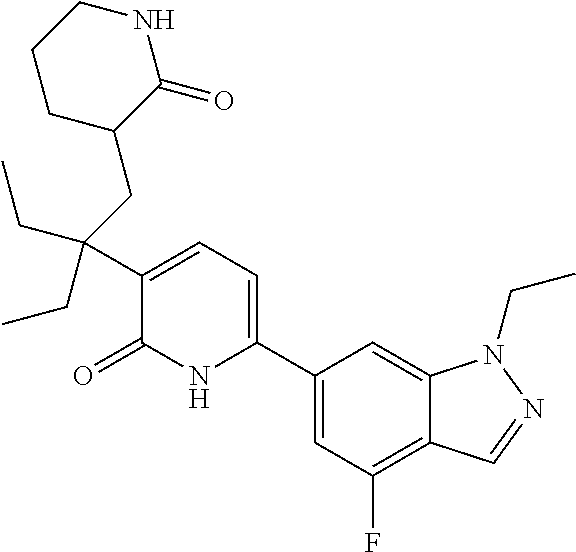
C1(C2=CC=C(C(CC3C(=O)NCCC3)(CC)CC)C(=O)N2)=CC(F)=C2C(=C1)N(CC)N=C2
